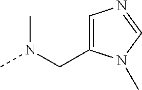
C1=C(CN(C)C)N(C)C=N1
